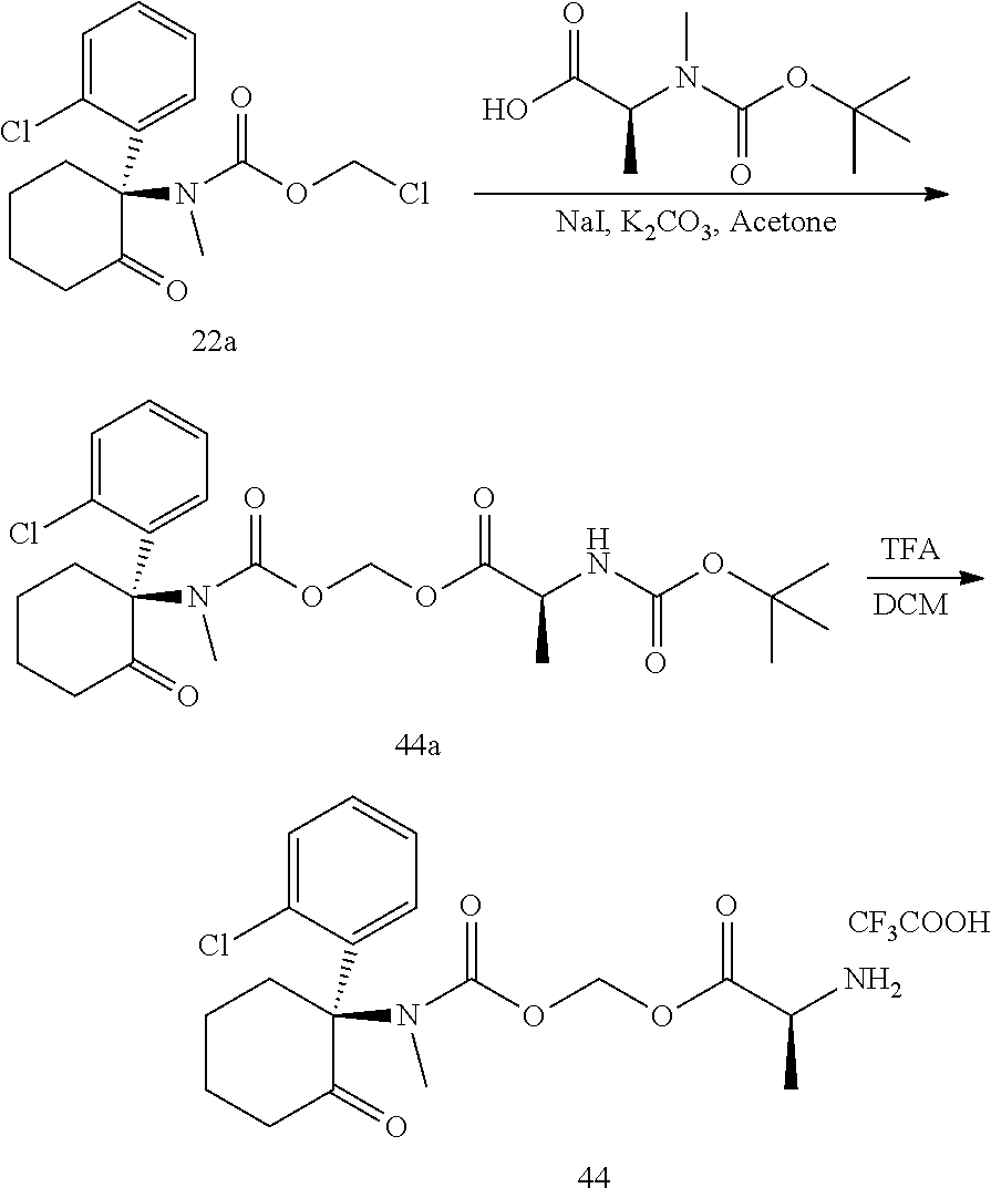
C1=C(Cl)C(C2(N(C(=O)OCOC(C(N)C)=O)C)C(=O)CCCC2)=CC=C1.[CF3COOH].C1=C(Cl)C(C2(N(C(=O)OCOC(C(NC(OC(C)(C)C)=O)C)=O)C)C(=O)CCCC2)=CC=C1.C1=C(Cl)C(C2(N(C(=O)OCCl)C)C(=O)CCCC2)=CC=C1.OC(C(C)N(C(OC(C)(C)C)=O)C)=O
